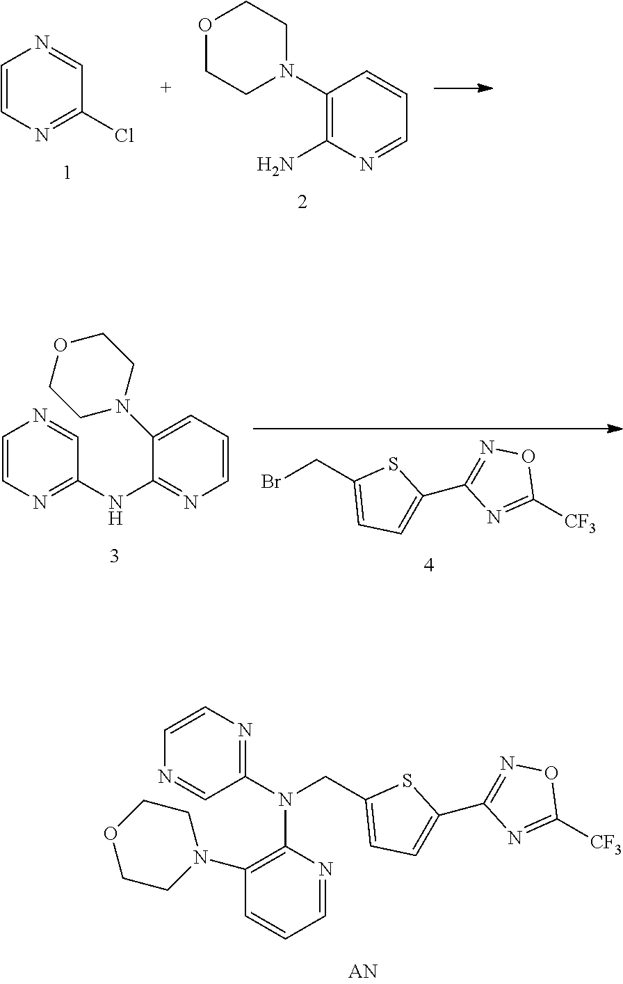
C1=CN=C(Cl)C=N1.C1(N2CCOCC2)=C(N)N=CC=C1.N1=C(N(CC2=CC=C(C3=NOC([CF3])=N3)S2)C2=C(N3CCOCC3)C=CC=N2)C=NC=C1.BrCC1=CC=C(C2=NOC([CF3])=N2)S1.C1=CN=C(NC2=NC=CC=C2N2CCOCC2)C=N1
